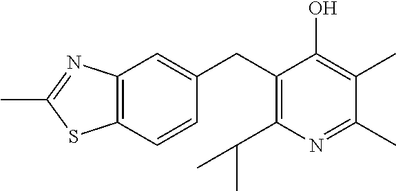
C1(CC2=C(C(C)C)N=C(C)C(C)=C2O)=CC2=C(C=C1)SC(C)=N2
